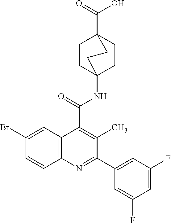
C12=C(C=C(Br)C=C1)C(C(=O)NC13CCC(C(=O)O)(CC1)CC3)=C(C)C(C1=CC(F)=CC(F)=C1)=N2
